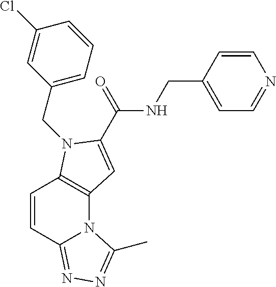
C1=CC2=NN=C(C)N2C2=C1N(CC1=CC=CC(Cl)=C1)C(C(NCC1=CC=NC=C1)=O)=C2
